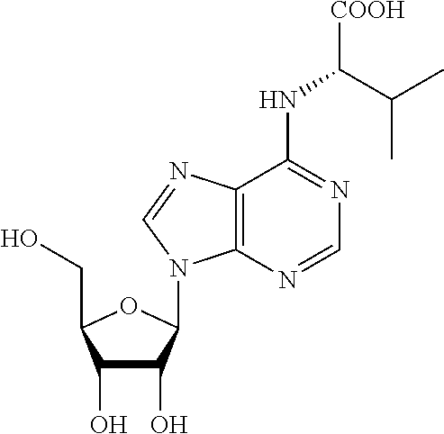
C1(O)C(O)C(N2C3=C(C(NC(C(C)C)[COOH])=NC=N3)N=C2)OC1CO
